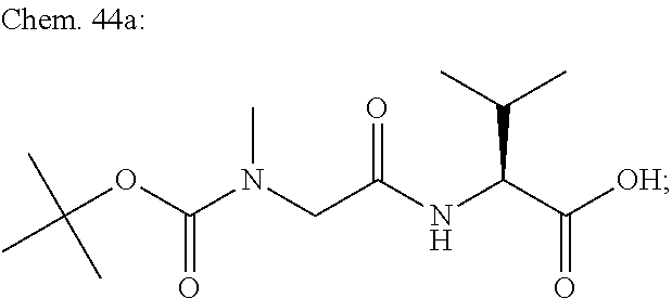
CC(OC(N(CC(NC(C([OH])=O)C(C)C)=O)C)=O)(C)C
